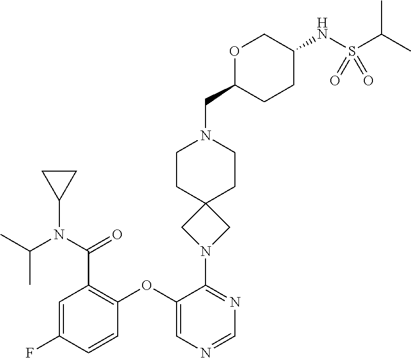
C1=C(F)C=CC(OC2=CN=CN=C2N2CC3(C2)CCN(CC2CCC(NS(C(C)C)(=O)=O)CO2)CC3)=C1C(N(C(C)C)C1CC1)=O
